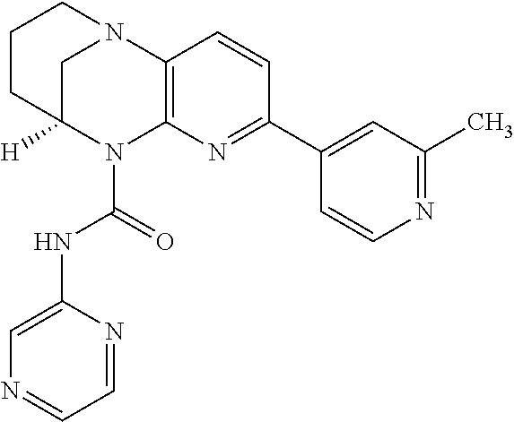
C1C2([H])N(C(=O)NC3=CN=CC=N3)C3=C(N1CCC2)C=CC(C1=CC(C)=NC=C1)=N3
